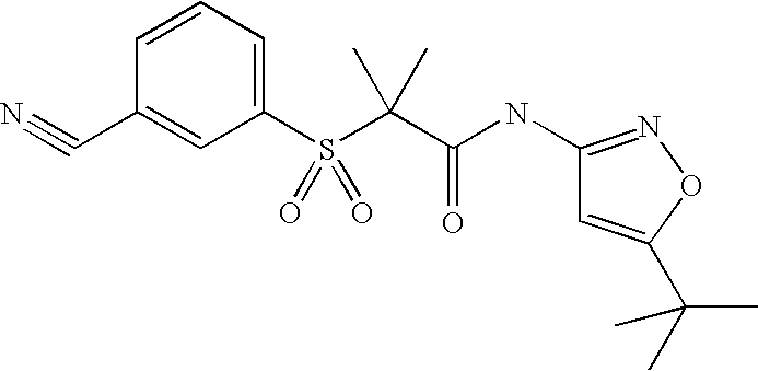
C1(C#N)=CC(S(C(C(NC2=NOC(C(C)(C)C)=C2)=O)(C)C)(=O)=O)=CC=C1
